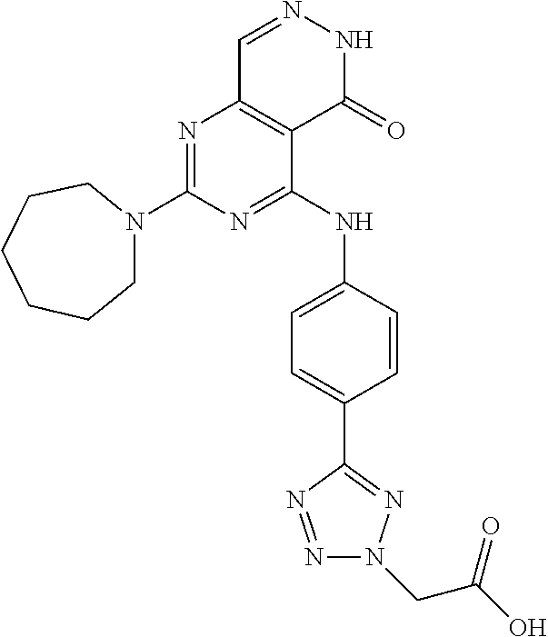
N1=C(N2CCCCCC2)N=C(NC2=CC=C(C3=NN(CC(O)=O)N=N3)C=C2)C2=C1C=NNC2=O
